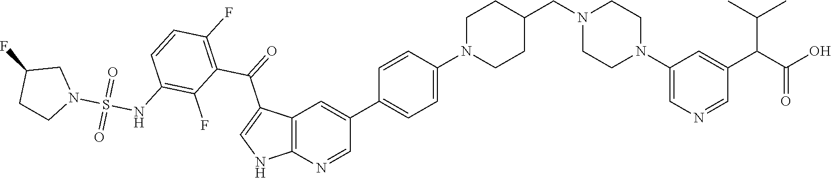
C1N(C2=CC=C(C3=CC4=C(N=C3)NC=C4C(=O)C3=C(F)C=CC(NS(N4CC(F)CC4)(=O)=O)=C3F)C=C2)CCC(CN2CCN(C3=CN=CC(C(C(C)C)C(O)=O)=C3)CC2)C1
